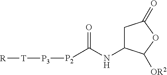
C1C(NC([P2][P3][T][R])=O)C([OR2])OC1=O
